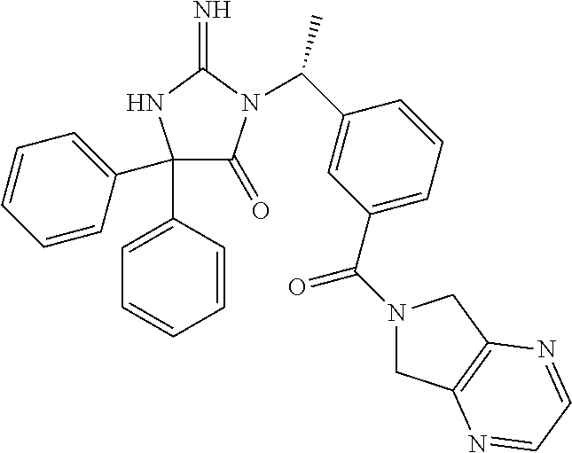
C1(C2=CC=CC=C2)(C2=CC=CC=C2)C(=O)N(C(C2=CC(C(=O)N3CC4=C(C3)N=CC=N4)=CC=C2)C)C(=N)N1
